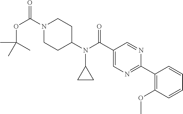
CC(C)(C)OC(=O)N1CCC(N(C(C2=CN=C(C3=C(OC)C=CC=C3)N=C2)=O)C2CC2)CC1
